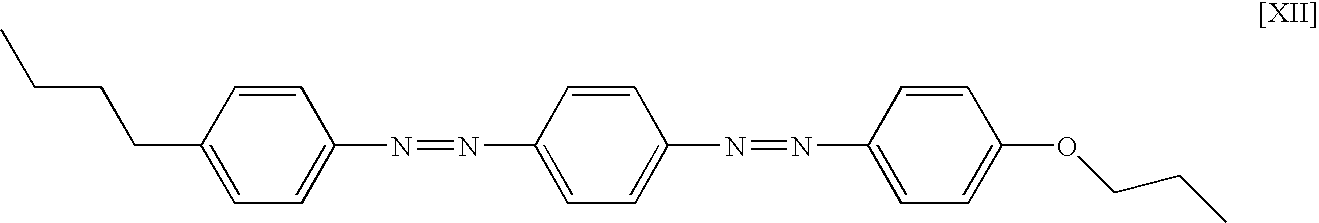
C1=CC(CCCC)=CC=C1N=NC1=CC=C(N=NC2=CC=C(OCCC)C=C2)C=C1
